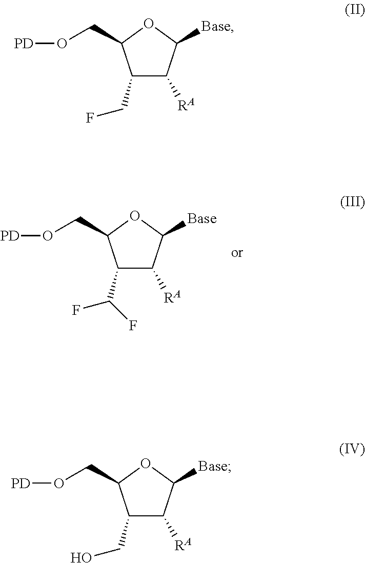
C1(C(F)F)C([RA])C([Base])OC1CO[PD].C1(CF)C([RA])C([Base])OC1CO[PD].C1(CO)C([RA])C([Base])OC1CO[PD]
